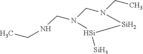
C(N1CN(CC)[Si][Si]1[Si])NCC
